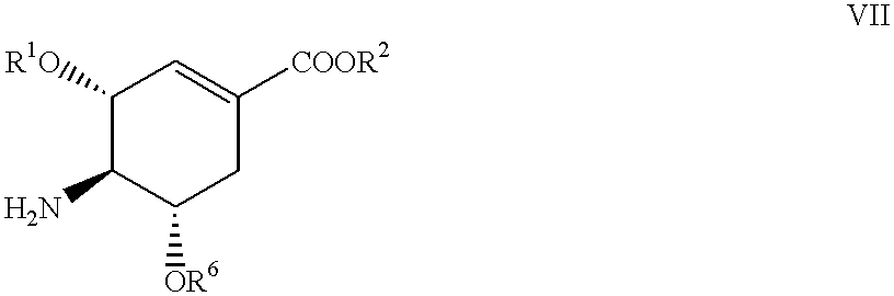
C1([R1O])C(N)C([OR6])CC([COOR2])=C1
